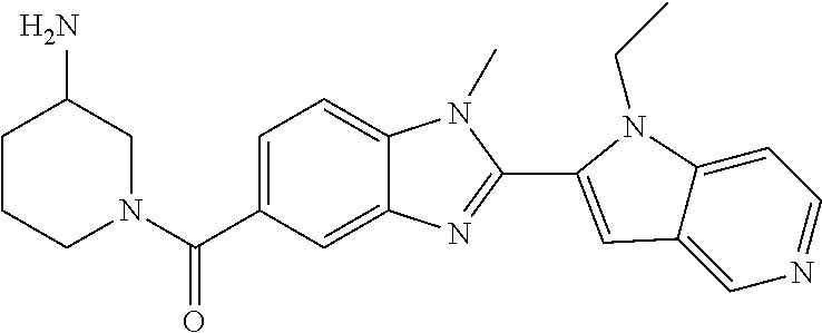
C1(C2=CC3=CN=CC=C3N2CC)=NC2=CC(C(N3CC(N)CCC3)=O)=CC=C2N1C
